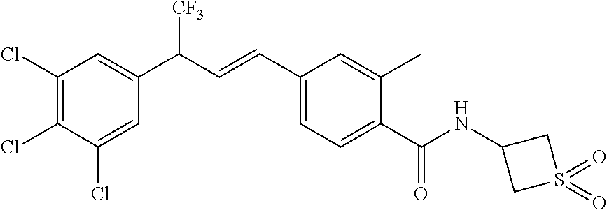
C1(Cl)=CC(C(C=CC2=CC=C(C(NC3CS(=O)(=O)C3)=O)C(C)=C2)[CF3])=CC(Cl)=C1Cl
